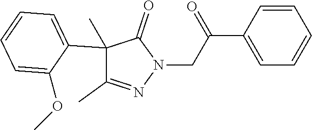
C1(C)(C2=CC=CC=C2OC)C(C)=NN(CC(C2=CC=CC=C2)=O)C1=O
